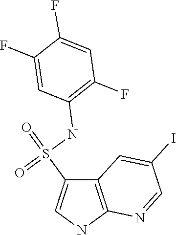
C12=C(NC=C1S(=O)(NC1=C(F)C=C(F)C(F)=C1)=O)N=CC(I)=C2
